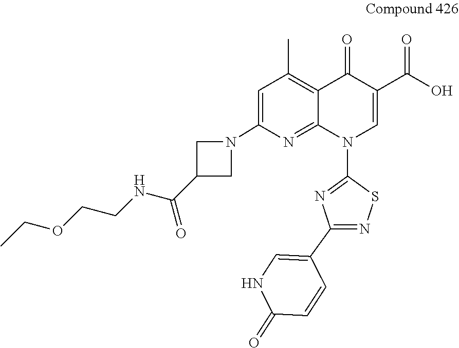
C1=C(N2CC(C(NCCOCC)=O)C2)N=C2C(=C1C)C(=O)C(C(O)=O)=CN2C1=NC(C2=CNC(=O)C=C2)=NS1
